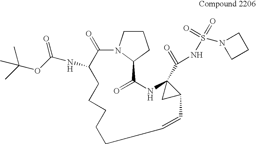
C1CCC2N1C(=O)C(NC(OC(C)(C)C)=O)CCCCCC=CC1C(C(NS(=O)(=O)N3CCC3)=O)(NC2=O)C1
